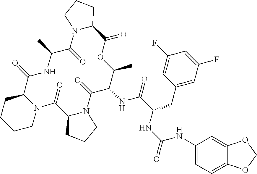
C1(NC(NC(C(=O)NC2C(=O)N3C(C(=O)N4C(C(=O)NC(C)C(=O)N5C(C(=O)OC2C)CCC5)CCCC4)CCC3)CC2=CC(F)=CC(F)=C2)=O)=CC=C2C(=C1)OCO2
